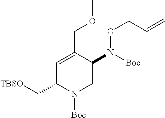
C1=C(COC)C(N([Boc])OCC=C)CN([Boc])C1C[TBSO]
